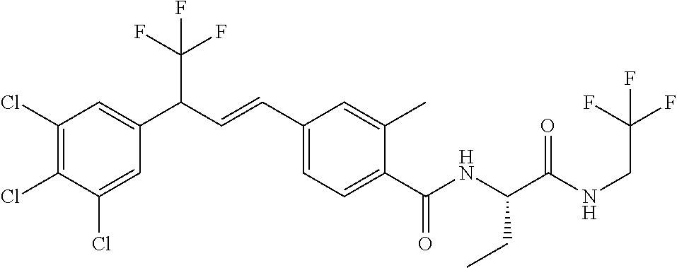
C1(Cl)=C(Cl)C(Cl)=CC(C(C=CC2=CC=C(C(NC(C(NCC(F)(F)F)=O)CC)=O)C(C)=C2)C(F)(F)F)=C1
